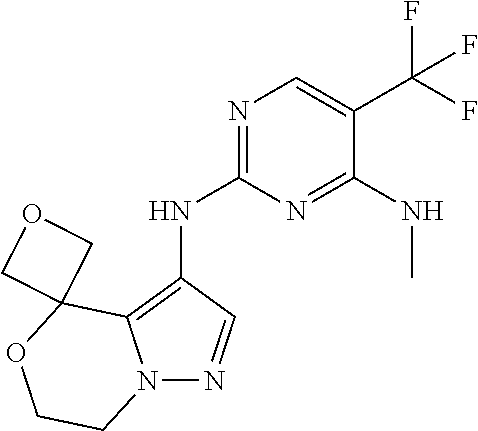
N1=C(NC2=C3N(N=C2)CCOC32COC2)N=C(NC)C(C(F)(F)F)=C1
